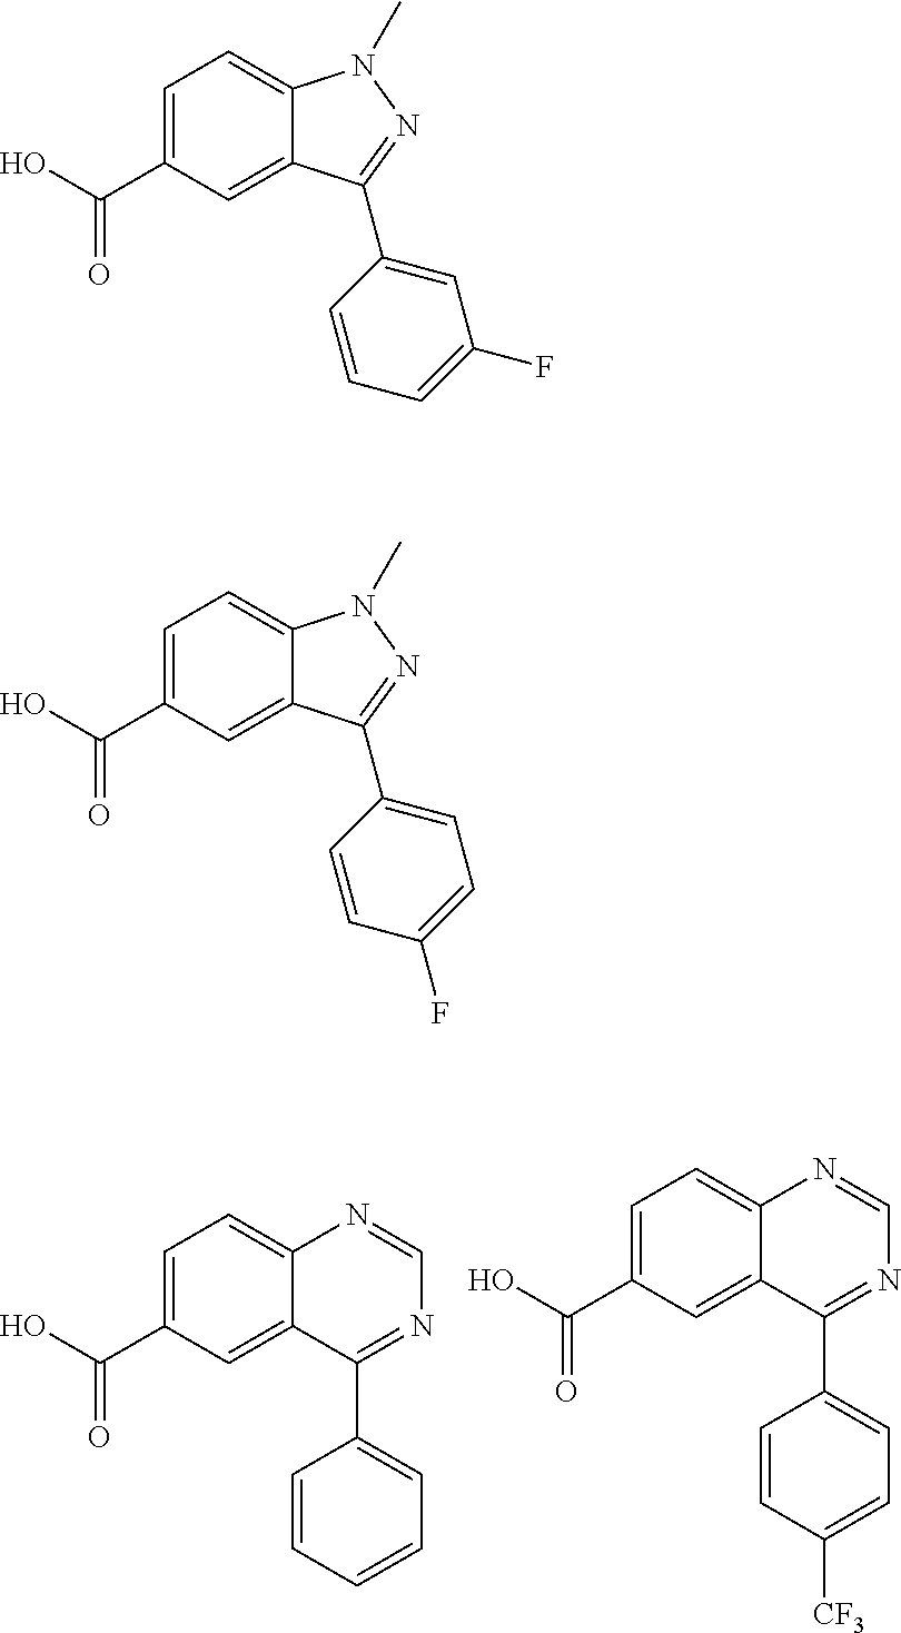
C1=C(C(O)=O)C=C2C(=C1)N=CN=C2C1=CC=CC=C1.C1=C(C(O)=O)C=C2C(=C1)N=CN=C2C1=CC=C([CF3])C=C1.C1=C(C(O)=O)C=C2C(=C1)N(C)N=C2C1=CC(F)=CC=C1.C1=C(C(O)=O)C=C2C(=C1)N(C)N=C2C1=CC=C(F)C=C1
